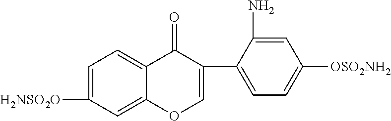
C1=C([H2NSO2O])C=C2C(=C1)C(=O)C(C1=CC=C([OSO2NH2])C=C1N)=CO2
